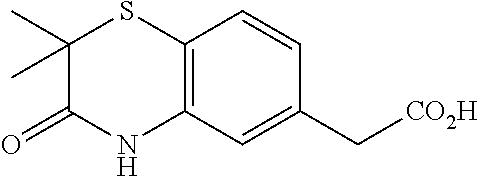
C12=C(C=C(C[CO2H])C=C1)NC(=O)C(C)(C)S2
